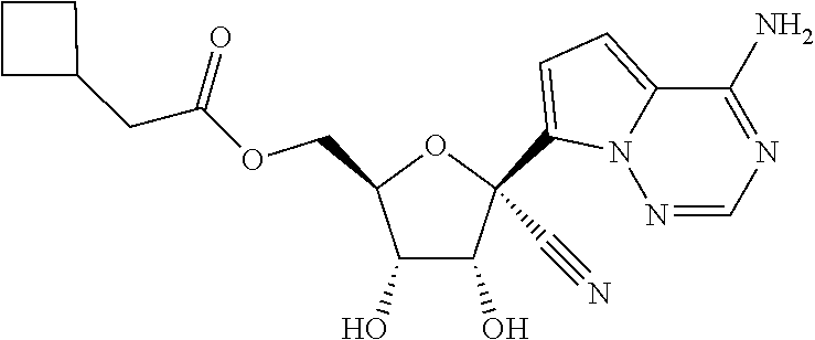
C1(O)C(O)C(COC(CC2CCC2)=O)OC1(C1=CC=C2N1N=CN=C2N)C#N
